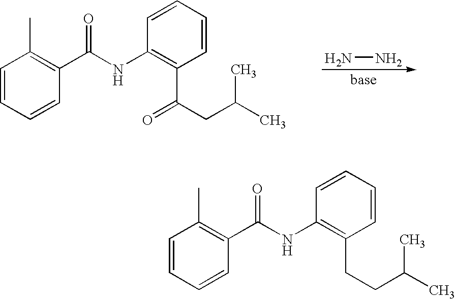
C1=CC=CC(C(NC2=C(C(=O)CC(C)C)C=CC=C2)=O)=C1C.NN.C1=CC=CC(C(NC2=C(CCC(C)C)C=CC=C2)=O)=C1C
